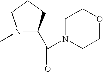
N1(C)C(C(=O)N2CCOCC2)CCC1
